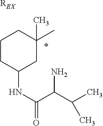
[REX].C1CC(NC(C(N)C(C)C)=O)CC(C)(C)C1.*
